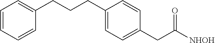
C1(CCCC2=CC=C(CC([NHOH])=O)C=C2)=CC=CC=C1
